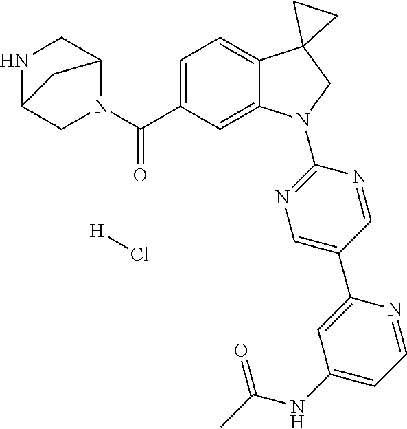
N1(C(C2=CC=C3C(=C2)N(C2=NC=C(C4=CC(NC(C)=O)=CC=N4)C=N2)CC32CC2)=O)C2CNC(C1)C2.[H]Cl
